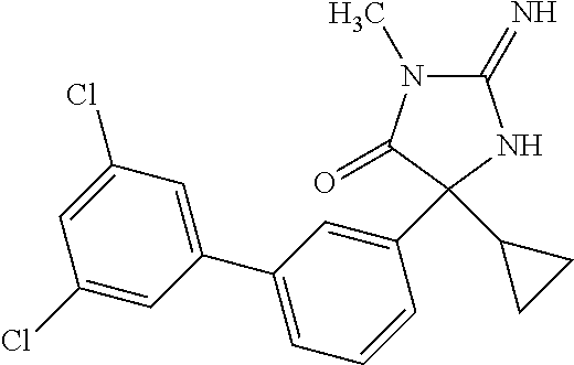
C1(Cl)=CC(Cl)=CC(C2=CC=CC(C3(C4CC4)C(=O)N(C)C(=N)N3)=C2)=C1
